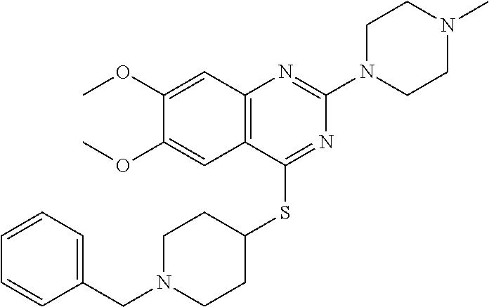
C12=C(C(SC3CCN(CC4=CC=CC=C4)CC3)=NC(N3CCN(C)CC3)=N1)C=C(OC)C(OC)=C2
